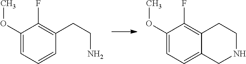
C1=C(OC)C(F)=C(CCN)C=C1.C1=C(OC)C(F)=C2C(=C1)CNCC2
